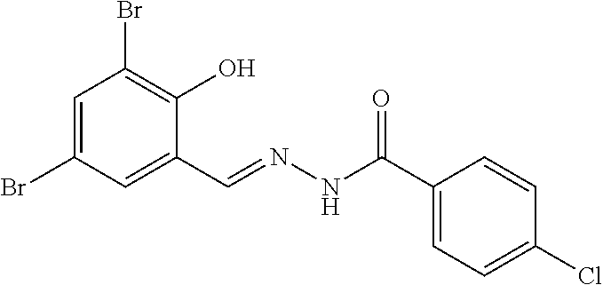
C1=C(Br)C=C(C=NNC(C2=CC=C(Cl)C=C2)=O)C(O)=C1Br
